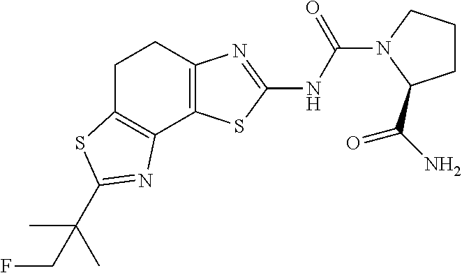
C12=C(CCC3=C1SC(NC(=O)N1C(C(N)=O)CCC1)=N3)SC(C(C)(C)CF)=N2
